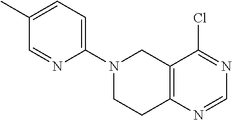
C12=C(N=CN=C1Cl)CCN(C1=CC=C(C)C=N1)C2
